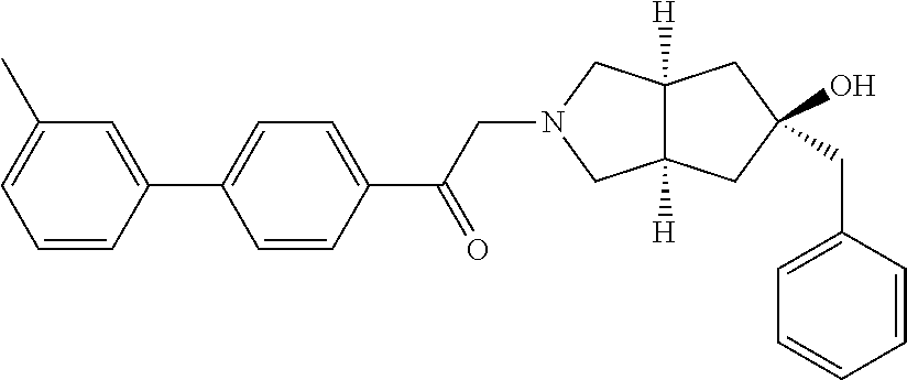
C12([H])C([H])(CC(CC3=CC=CC=C3)(O)C1)CN(CC(C1=CC=C(C3=CC(C)=CC=C3)C=C1)=O)C2
